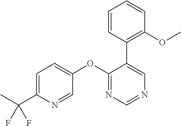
C1=C(C(C)(F)F)N=CC(OC2=NC=NC=C2C2=C(OC)C=CC=C2)=C1
